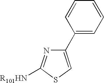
C1(C2=CC=CC=C2)=CSC([R101HN])=N1
